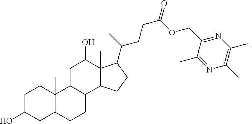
C1C(O)CC2C(C)(C1)C1C(CC2)C2C(C)(C(O)C1)C(C(C)CCC(=O)OCC1=NC(C)=C(C)N=C1C)CC2
